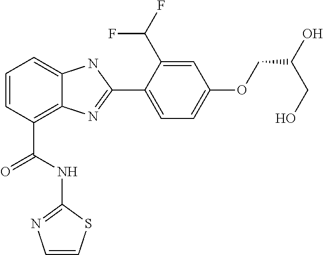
C1=CC(C(NC2=NC=CS2)=O)=C2C(=C1)NC(C1=CC=C(OCC(O)CO)C=C1C(F)F)=N2
